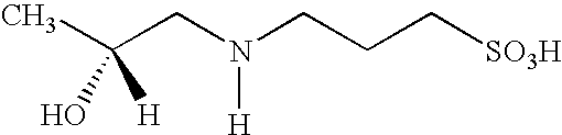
CC(CN(CCC[SO3H])[H])(O)[H]
